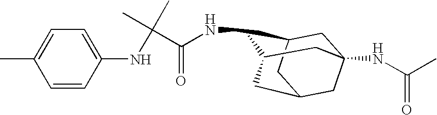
N(C1C2CC3(NC(=O)C)CC(CC1C3)C2)C(C(C)(C)NC1=CC=C(C)C=C1)=O
